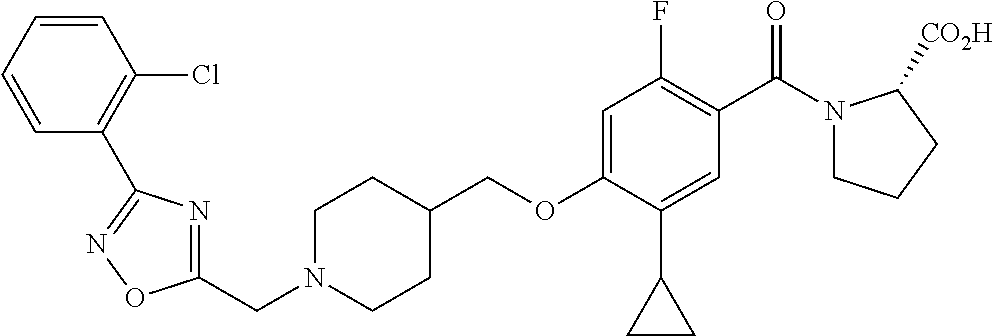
C1(CN2CCC(COC3=CC(F)=C(C(N4CCCC4[CO2H])=O)C=C3C3CC3)CC2)=NC(C2=C(Cl)C=CC=C2)=NO1
